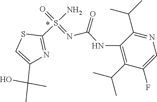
S1C(S(=NC(NC2=C(C(C)C)C(F)=CN=C2C(C)C)=O)(N)=O)=NC(C(C)(O)C)=C1
